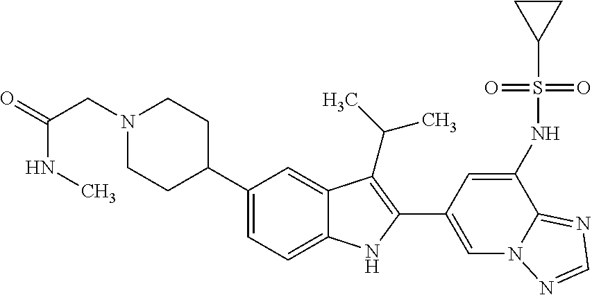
C1(C2CCN(CC(NC)=O)CC2)=CC=C2C(=C1)C(C(C)C)=C(C1=CN3C(=NC=N3)C(NS(C3CC3)(=O)=O)=C1)N2
